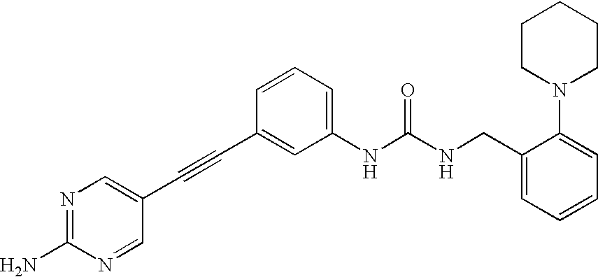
N1=C(N)N=CC(C#CC2=CC(NC(NCC3=CC=CC=C3N3CCCCC3)=O)=CC=C2)=C1
